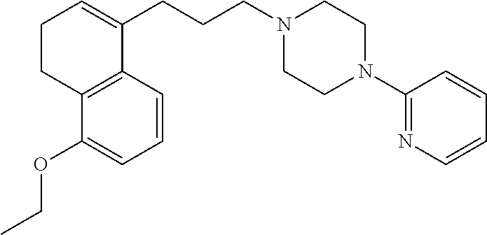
C(CCN1CCN(C2=NC=CC=C2)CC1)C1=CCCC2=C1C=CC=C2OCC
